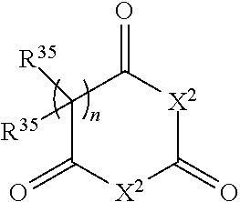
C1([R35])([R35])C(=O)[X2]C(=O)[X2]C1=O
